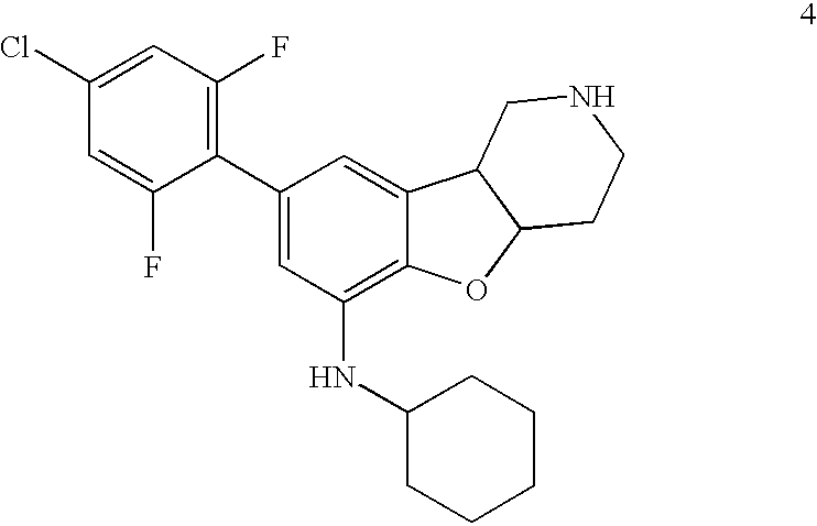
C1=C(F)C(C2=CC(NC3CCCCC3)=C3C(=C2)C2C(O3)CCNC2)=C(F)C=C1Cl
